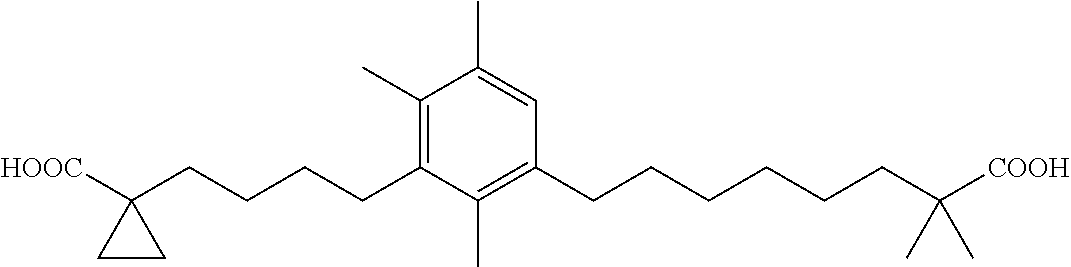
C1(C)=C(CCCCC2([HOOC])CC2)C(C)=C(CCCCCCC([COOH])(C)C)C=C1C
